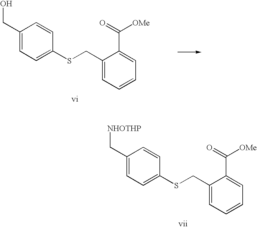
C1(CSC2=CC=C(CO)C=C2)=CC=CC=C1C(=O)[OMe].C1(CSC2=CC=C(C[NHOTHP])C=C2)=CC=CC=C1C(=O)[OMe]
